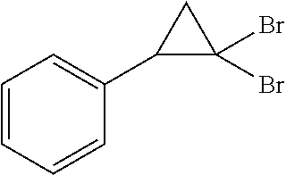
C1(C2=CC=CC=C2)C(Br)(Br)C1
